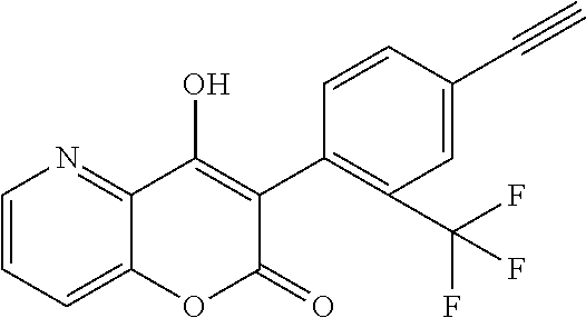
C1=CC=C2C(=N1)C(O)=C(C1=C(C(F)(F)F)C=C(C#C)C=C1)C(=O)O2
